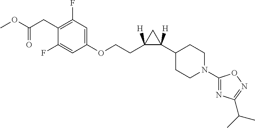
C1(OCCC2([H])C(C3CCN(C4=NC(C(C)C)=NO4)CC3)([H])C2)=CC(F)=C(CC(=O)OC)C(F)=C1
